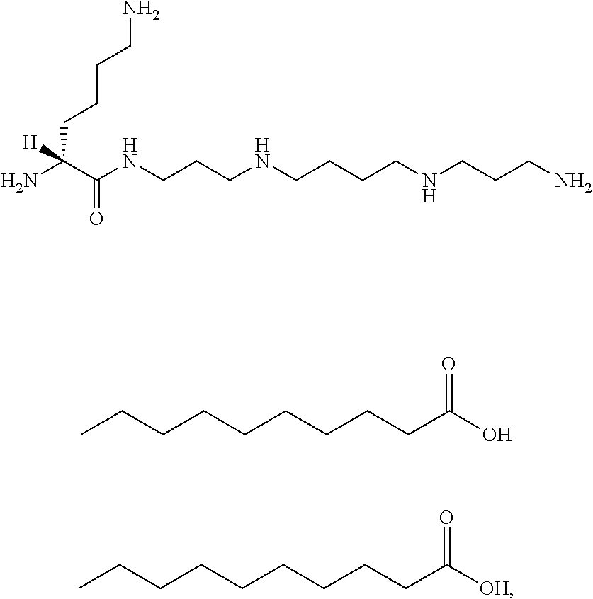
C(CCCCCCC(O)=O)CC.C(CCCCCCC([OH])=O)CC.NCCCCC([H])(N)C(NCCCNCCCCNCCCN)=O
